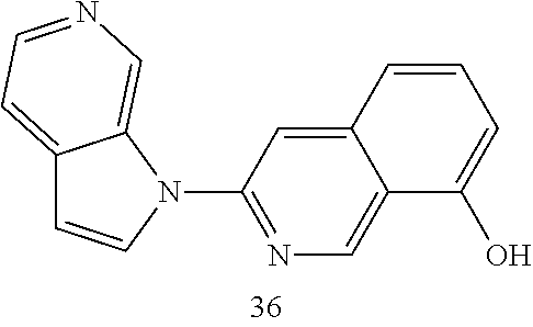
C12=CC=NC=C1N(C1=NC=C3C(=C1)C=CC=C3O)C=C2
